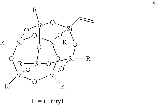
O1[Si]2([R])O[Si]3([R])O[Si]4([R])O[Si]1([R])O[Si]1(C=C)O[Si]([R])(O2)O[Si]([R])(O3)O[Si]([R])(O1)O4
